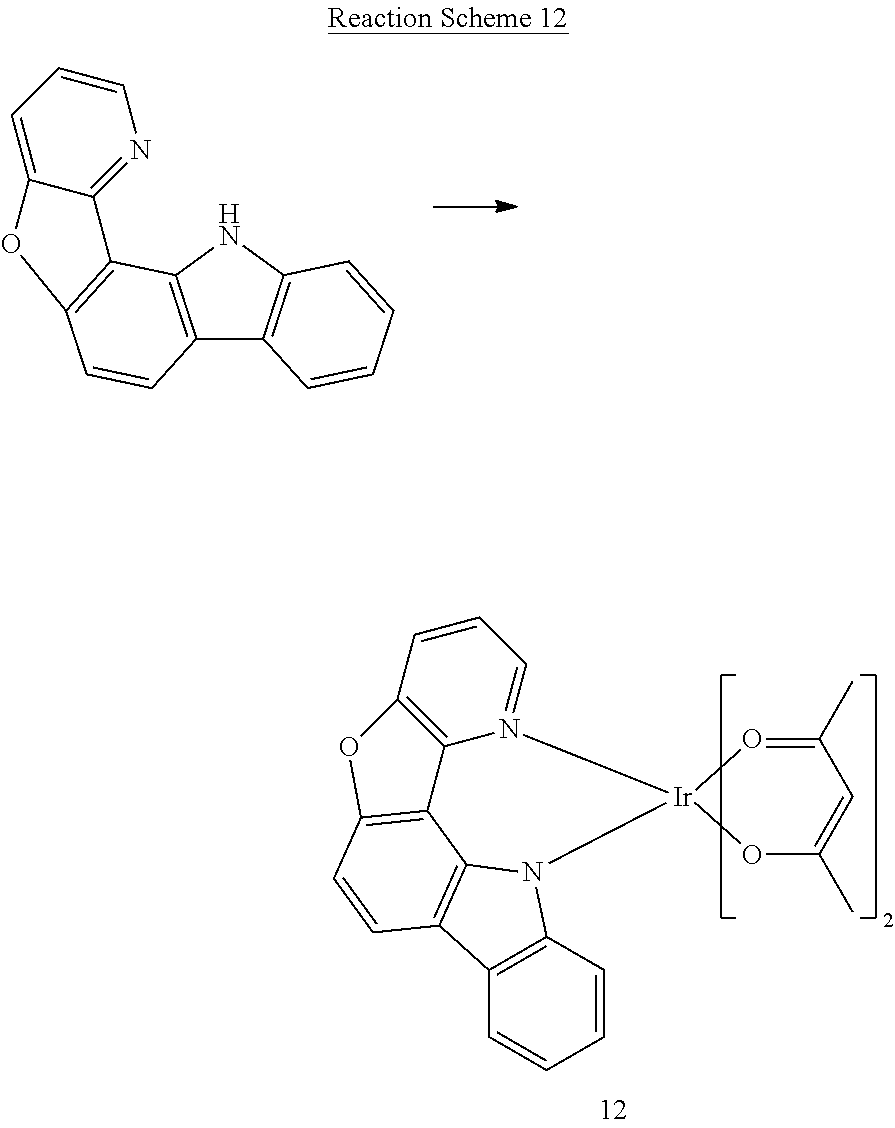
C12=C(NC3=C1C=CC=C3)C1=C(C=C2)OC2=CC=CN=C12.C1=CC2=C(C=C1)C1=C3N2[Ir]2(OC(C)=CC(C)=O2)N2=CC=CC4=C2C3=C(C=C1)O4
